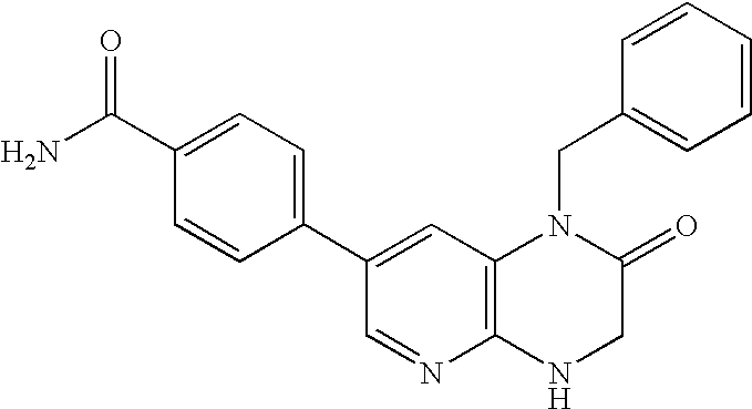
C1=C(C2=CC3=C(N=C2)NCC(=O)N3CC2=CC=CC=C2)C=CC(C(=O)N)=C1
